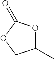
C1(C)OC(=O)OC1
